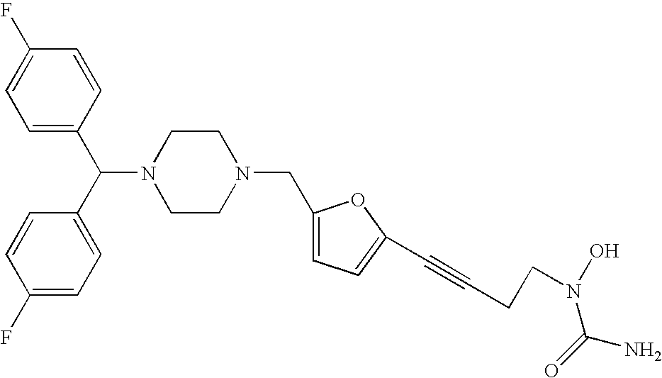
C1=C(C(C2=CC=C(F)C=C2)N2CCN(CC3=CC=C(C#CCCN(O)C(=O)N)O3)CC2)C=CC(F)=C1
